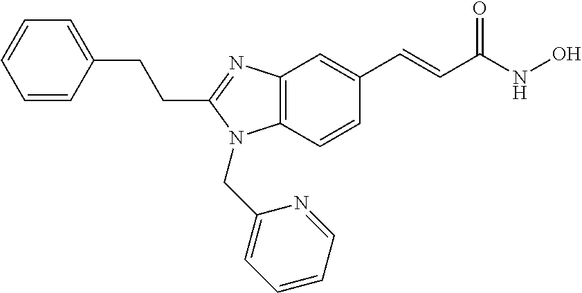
C1=CC(CCC2=NC3=C(N2CC2=CC=CC=N2)C=CC(C=CC(NO)=O)=C3)=CC=C1
